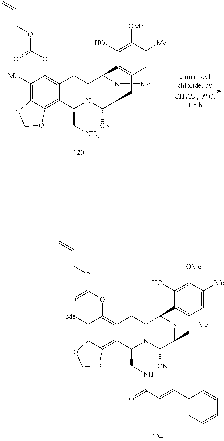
C1(OC(OCC=C)=O)=C2C(=C3C(=C1[Me])OCO3)C(CNC(C=CC1=CC=CC=C1)=O)N1C(C2)C2N([Me])C(C1[CN])CC1=C2C(O)=C([OMe])C([Me])=C1.C1(OC(OCC=C)=O)=C2C(=C3C(=C1[Me])OCO3)C(CN)N1C(C2)C2N([Me])C(C1[CN])CC1=C2C(O)=C([OMe])C([Me])=C1
